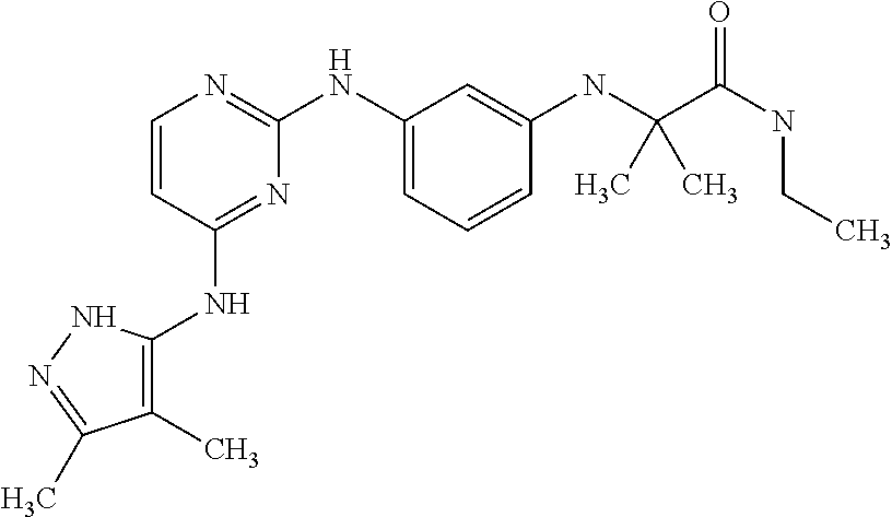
C1=CC(NC2=C(C)C(C)=NN2)=NC(NC2=CC=CC(NC(C(NCC)=O)(C)C)=C2)=N1
